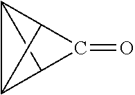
C12C3C1C(=O)C23
